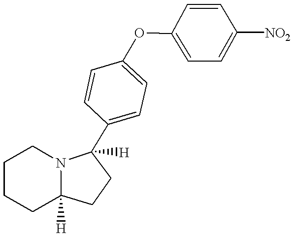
C1CCC2([H])N(C1)C([H])(C1=CC=C(OC3=CC=C([NO2])C=C3)C=C1)CC2
